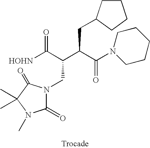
C1N(C(C(CC2CCCC2)C(C([HOHN])=O)CN2C(=O)N(C)C(C)(C)C2=O)=O)CCCC1
